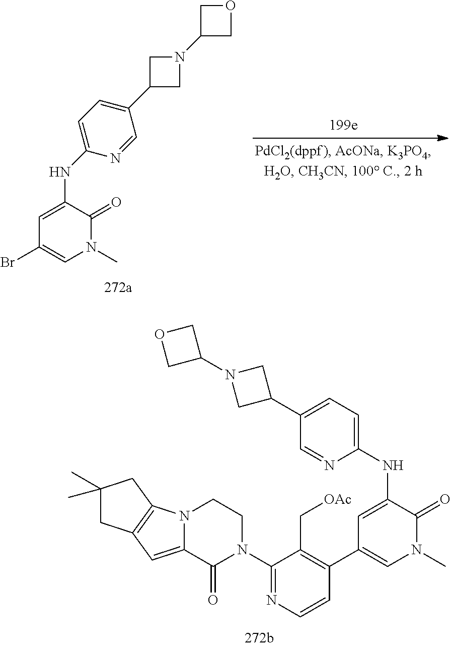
C1(C2=CC=C(NC3=CC(Br)=CN(C)C3=O)N=C2)CN(C2COC2)C1.C1(NC2=CC(C3=C(C[OAc])C(N4CCN5C(=CC6=C5CC(C)(C)C6)C4=O)=NC=C3)=CN(C)C2=O)=CC=C(C2CN(C3COC3)C2)C=N1
